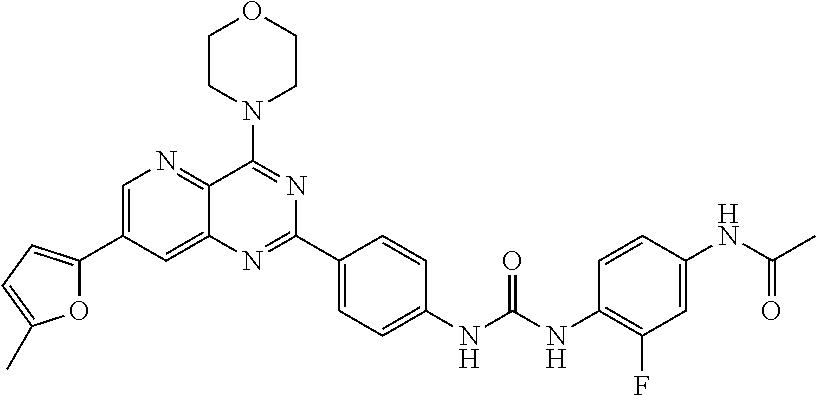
O1C(C2=CN=C3C(=C2)N=C(C2=CC=C(NC(NC4=C(F)C=C(NC(C)=O)C=C4)=O)C=C2)N=C3N2CCOCC2)=CC=C1C
